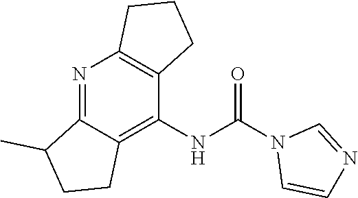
C1=CN(C(=O)NC2=C3C(=NC4=C2CCC4)C(C)CC3)C=N1
